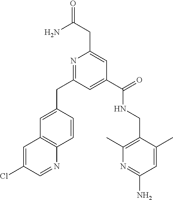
N1=C(CC2=CC3=C(C=C2)N=CC(Cl)=C3)C=C(C(=O)NCC2=C(C)N=C(N)C=C2C)C=C1CC(N)=O
